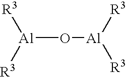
[Al](O[Al]([R3])[R3])([R3])[R3]
